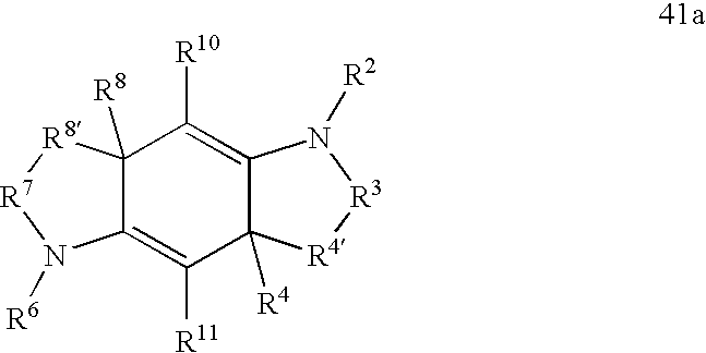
C1([R11])=C2C([R8])(C([R10])=C3C1([R4])[R4][R3]N3[R2])[R8][R7]N2[R6]
